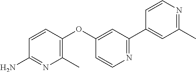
C1=CC(OC2=CC(C3=CC(C)=NC=C3)=NC=C2)=C(C)N=C1N
